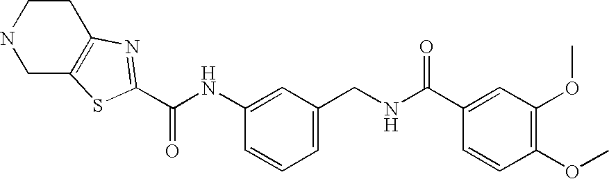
C1C2=C(CCN1)N=C(C(NC1=CC(CNC(C3=CC(OC)=C(OC)C=C3)=O)=CC=C1)=O)S2
